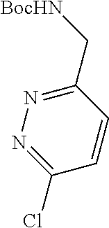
C1(C[BocHN])=NN=C(Cl)C=C1
